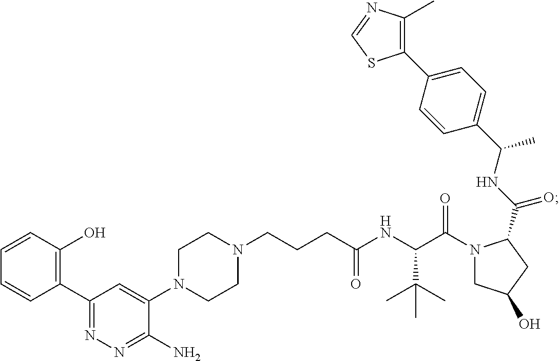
C1(C2=C(O)C=CC=C2)=NN=C(N)C(N2CCN(CCCC(NC(C(N3CC(O)CC3C(NC(C3=CC=C(C4=C(C)N=CS4)C=C3)C)=O)=O)C(C)(C)C)=O)CC2)=C1
